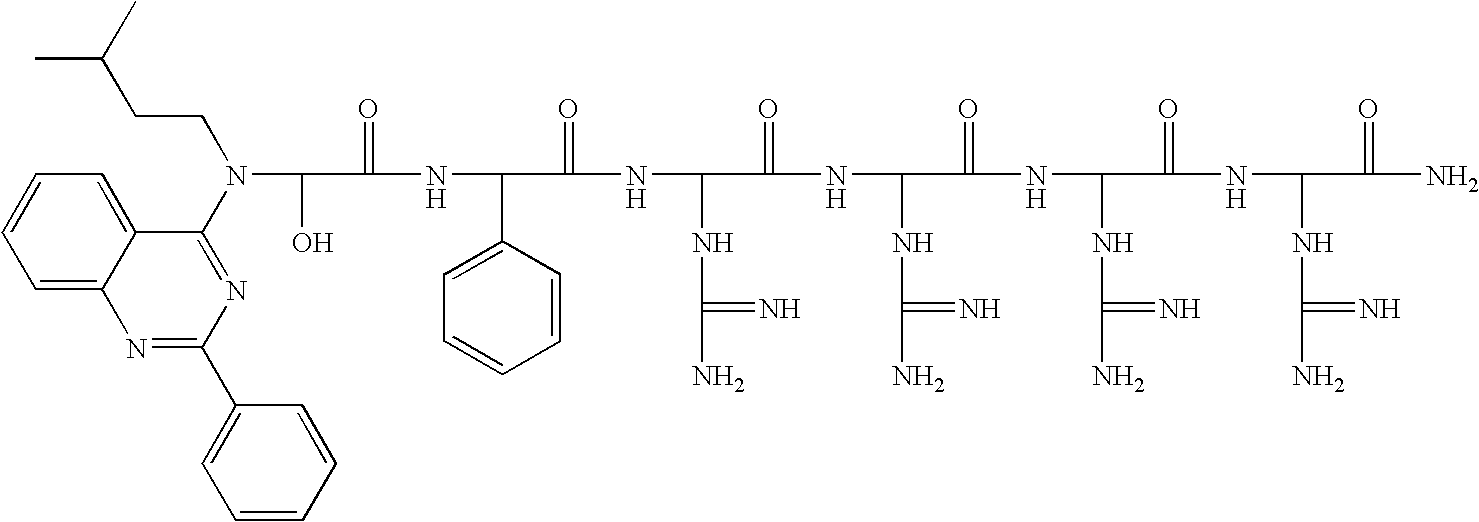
OC(C(=O)NC(C1=CC=CC=C1)C(=O)NC(NC(N)=N)C(=O)NC(NC(N)=N)C(=O)NC(NC(N)=N)C(=O)NC(NC(N)=N)C(=O)N)N(C1=NC(C2=CC=CC=C2)=NC2=CC=CC=C12)CCC(C)C
